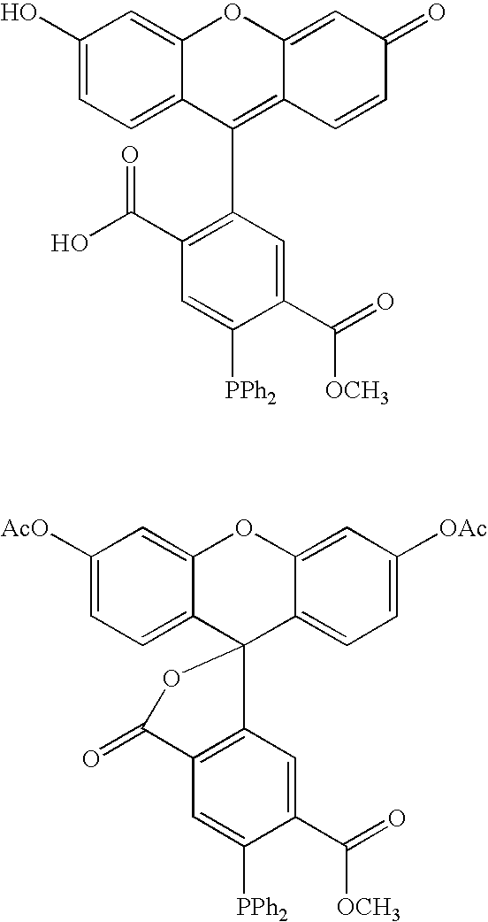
C1(O)=CC=C2C(=C1)OC1=CC(=O)C=CC1=C2C1=C(C(O)=O)C=C([PPh2])C(C([OCH3])=O)=C1.C1([AcO])=CC=C2C(=C1)OC1=CC([OAc])=CC=C1C21C2=C(C=C([PPh2])C(C([OCH3])=O)=C2)C(=O)O1
